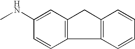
C1(NC)=CC2=C(C=C1)C1=C(C2)C=CC=C1
